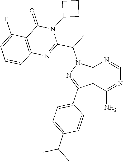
C12=C(C(N)=NC=N1)C(C1=CC=C(C(C)C)C=C1)=NN2C(C)C1=NC2=C(C(=O)N1C1CCC1)C(F)=CC=C2
